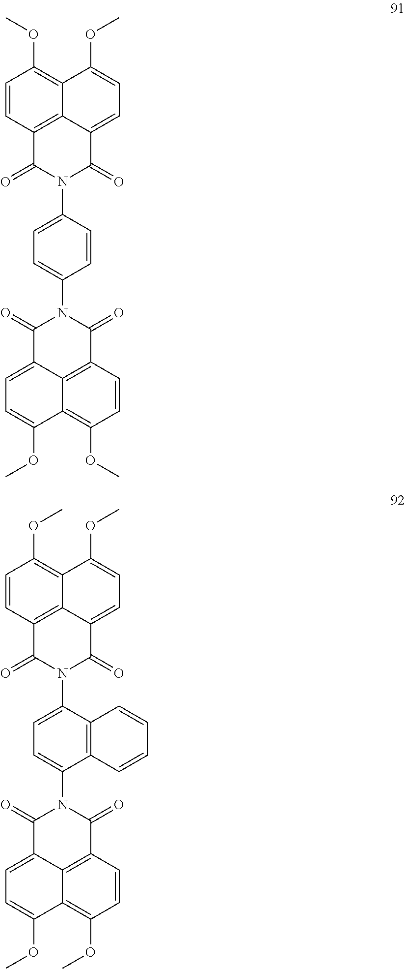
C1=CC2=C3C(=C1OC)C(OC)=CC=C3C(=O)N(C1=CC=C(N3C(=O)C4=C5C(=C(OC)C=C4)C(OC)=CC=C5C3=O)C=C1)C2=O.C1=CC2=C3C(=C1OC)C(OC)=CC=C3C(=O)N(C1=CC=C(N3C(=O)C4=C5C(=C(OC)C=C4)C(OC)=CC=C5C3=O)C3=C1C=CC=C3)C2=O
